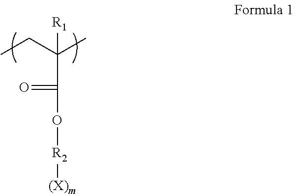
CCC(C)([R1])C(=O)O[R2][(X)m]
